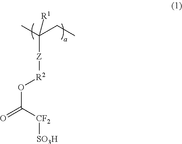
CC(CC)([Z][R2]OC(=O)[CF2][SO3H])[R1]
